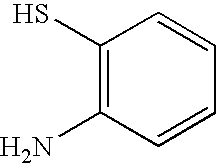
C1(S)=C(N)C=CC=C1
